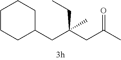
C(C(CC(C)=O)(CC)C)C1CCCCC1
